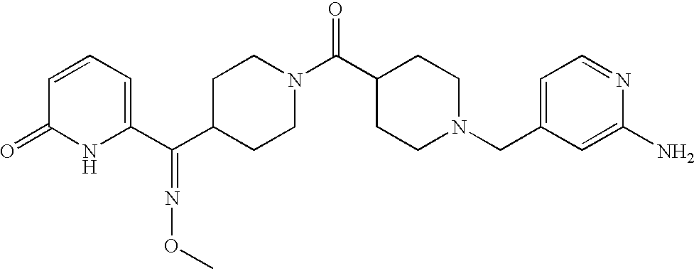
C1=C(C(C2CCN(C(C3CCN(CC4=CC=NC(N)=C4)CC3)=O)CC2)=NOC)NC(=O)C=C1
